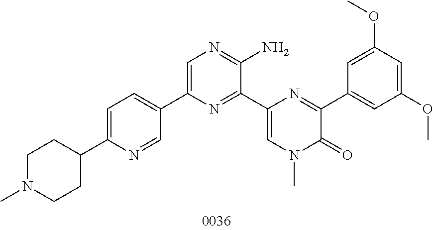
C1(C2=NC(C3=CC=C(C4CCN(C)CC4)N=C3)=CN=C2N)=CN(C)C(=O)C(C2=CC(OC)=CC(OC)=C2)=N1
